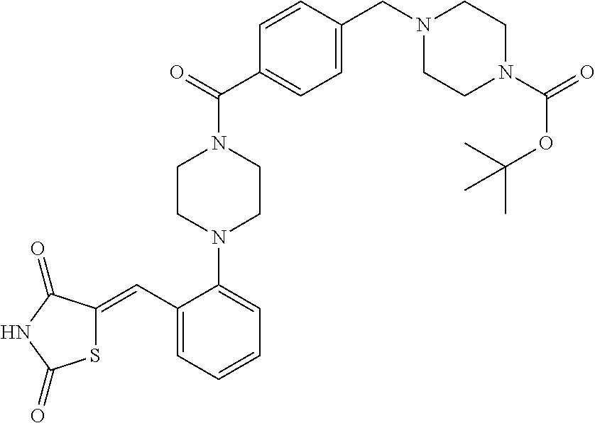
S1C(=CC2=CC=CC=C2N2CCN(C(=O)C3=CC=C(CN4CCN(C(=O)OC(C)(C)C)CC4)C=C3)CC2)C(=O)NC1=O
